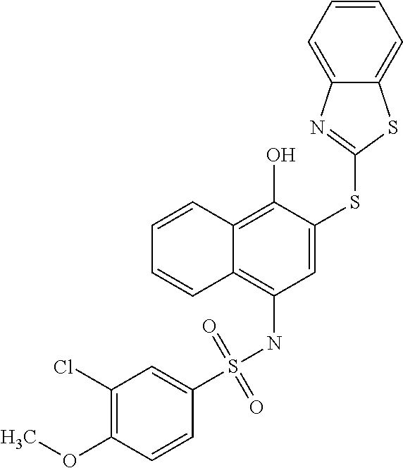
C1=CC2=C(O)C(SC3=NC4=CC=CC=C4S3)=CC(NS(=O)(=O)C3=CC(Cl)=C(OC)C=C3)=C2C=C1
